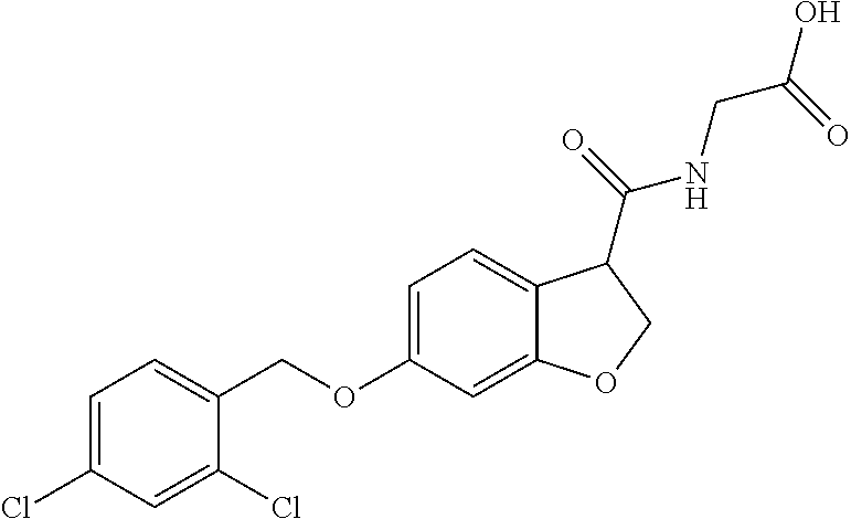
C1=C(Cl)C=C(Cl)C(COC2=CC=C3C(=C2)OCC3C(NCC(O)=O)=O)=C1
